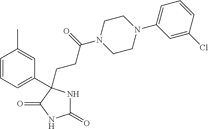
C1(=O)NC(CCC(N2CCN(C3=CC=CC(Cl)=C3)CC2)=O)(C2=CC=CC(C)=C2)C(=O)N1
